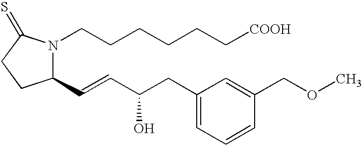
C1(C=CC(CC2=CC=CC(COC)=C2)O)N(CCCCCC[COOH])C(=S)CC1
